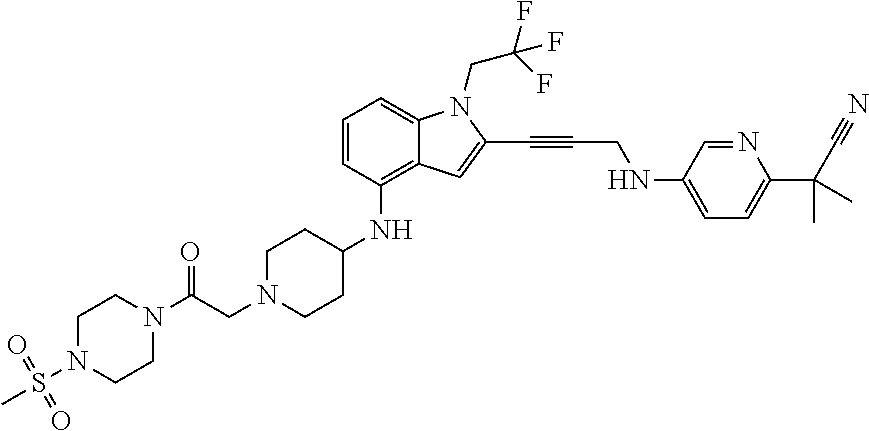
C1=CC(NC2CCN(CC(N3CCN(S(C)(=O)=O)CC3)=O)CC2)=C2C(=C1)N(CC(F)(F)F)C(C#CCNC1=CC=C(C(C#N)(C)C)N=C1)=C2
